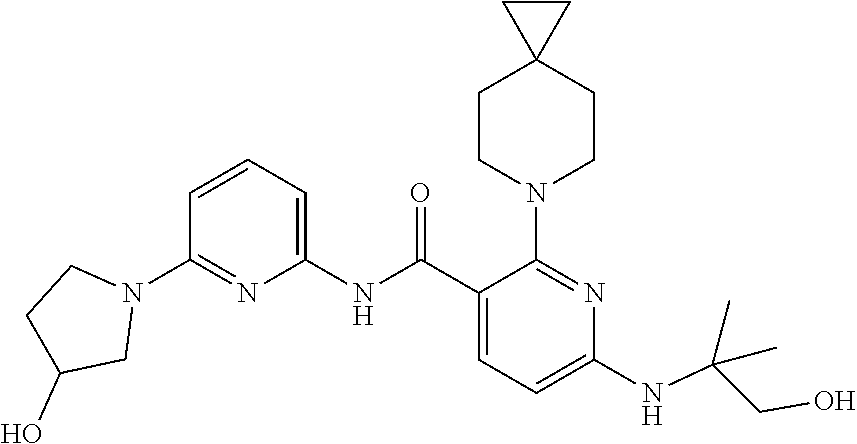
C1(NC(C2=CC=C(NC(CO)(C)C)N=C2N2CCC3(CC2)CC3)=O)=CC=CC(N2CCC(O)C2)=N1
